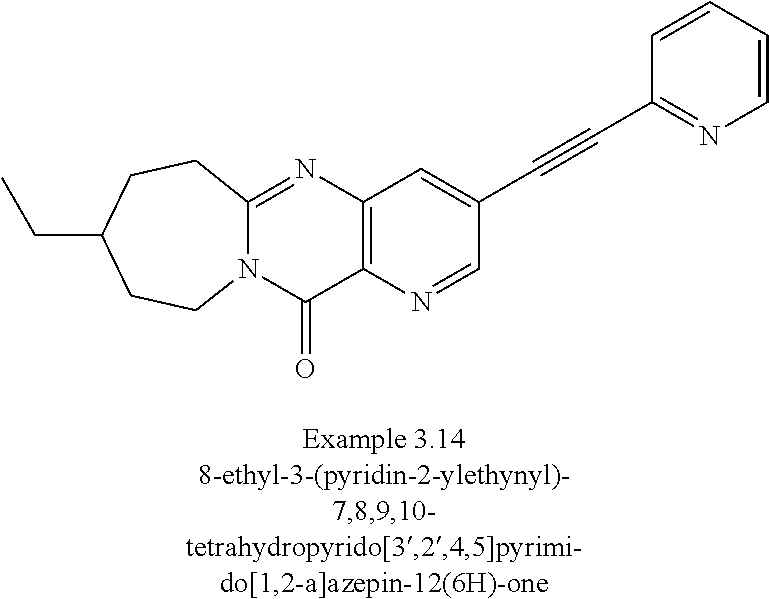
N12C(=NC3=C(C1=O)N=CC(C#CC1=NC=CC=C1)=C3)CCC(CC)CC2
